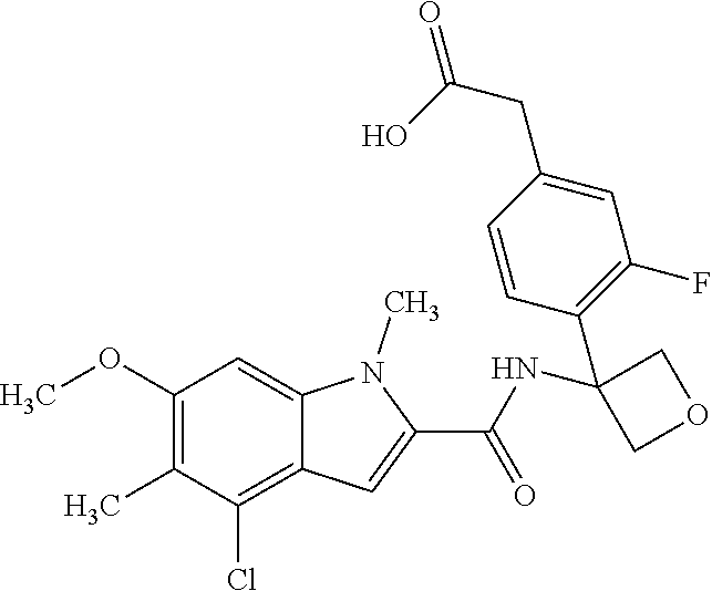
C1(OC)=C(C)C(Cl)=C2C(=C1)N(C)C(C(=O)NC1(C3=C(F)C=C(CC(O)=O)C=C3)COC1)=C2
